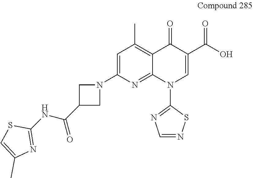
C1=C(N2CC(C(NC3=NC(C)=CS3)=O)C2)N=C2C(=C1C)C(=O)C(C(O)=O)=CN2C1=NC=NS1
